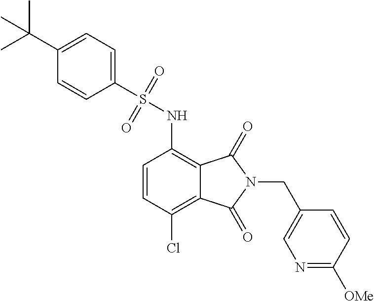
C1(S(NC2=C3C(=C(Cl)C=C2)C(=O)N(CC2=CN=C([OMe])C=C2)C3=O)(=O)=O)=CC=C(C(C)(C)C)C=C1
